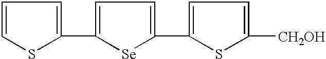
C1(C2=CC=C(C3=CC=C([CH2OH])S3)[Se]2)=CC=CS1
